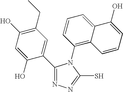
C1=C(O)C(C2=NN=C(S)N2C2=C3C(=CC=C2)C(O)=CC=C3)=CC(CC)=C1O
